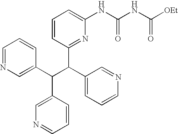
C1=NC=C(C(C(C2=CC=CN=C2)C2=NC(NC(NC([OEt])=O)=O)=CC=C2)C2=CN=CC=C2)C=C1
